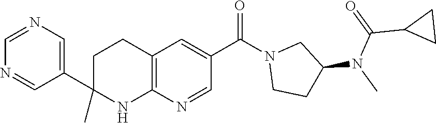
C1(C2(C)NC3=C(CC2)C=C(C(N2CCC(N(C)C(=O)C4CC4)C2)=O)C=N3)=CN=CN=C1
